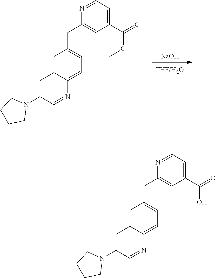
[NaOH].C1=C2C(=CC=C1CC1=CC(C(=O)OC)=CC=N1)N=CC(N1CCCC1)=C2.C1=C2C(=CC=C1CC1=CC(C(=O)O)=CC=N1)N=CC(N1CCCC1)=C2
